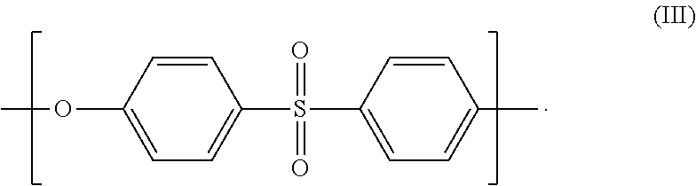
C1=C(OC)C=CC(S(=O)(C2=CC=C(C)C=C2)=O)=C1
